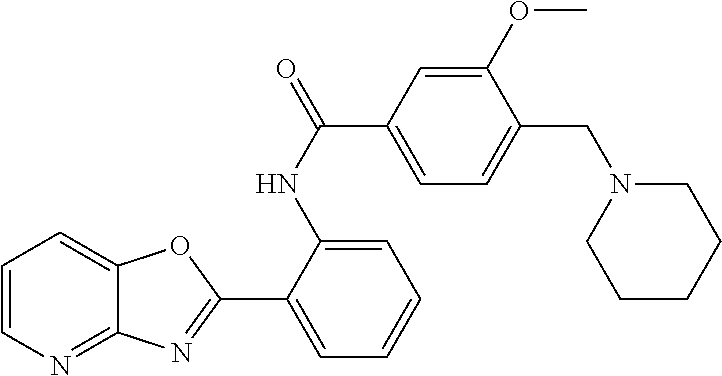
C1(NC(C2=CC=C(CN3CCCCC3)C(OC)=C2)=O)=CC=CC=C1C1=NC2=NC=CC=C2O1
